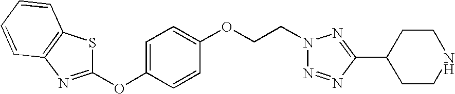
C1(OC2=CC=C(OCCN3N=NC(C4CCNCC4)=N3)C=C2)=NC2=C(S1)C=CC=C2
